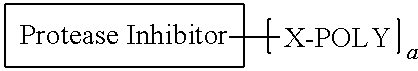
C[X-POLY]
